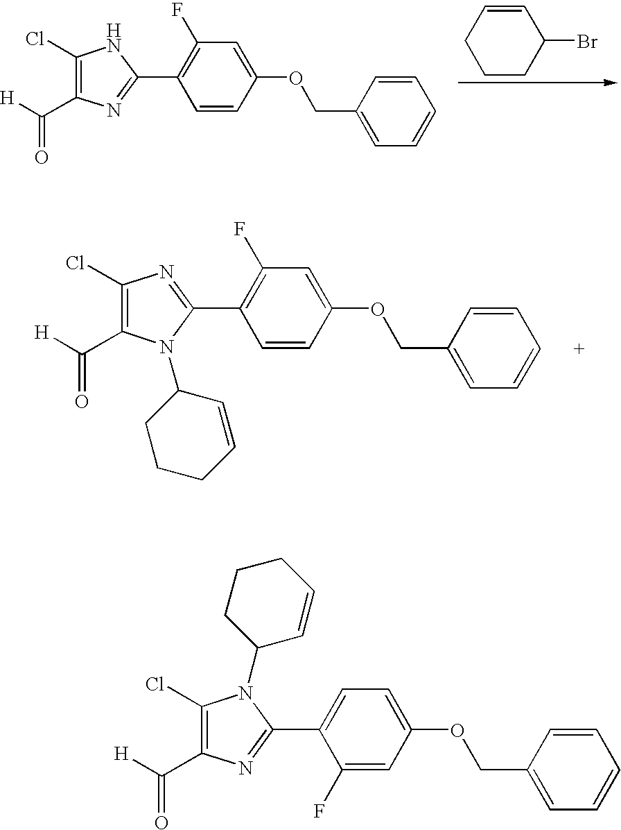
C1(Cl)=C(C([H])=O)N=C(C2=C(F)C=C(OCC3=CC=CC=C3)C=C2)N1.C1CCC(Br)C=C1.C1(Cl)=C(C([H])=O)N(C2CCCC=C2)C(C2=C(F)C=C(OCC3=CC=CC=C3)C=C2)=N1.C1(Cl)=C(C([H])=O)N=C(C2=CC=C(OCC3=CC=CC=C3)C=C2F)N1C1C=CCCC1
